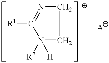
[R1]C1=NCCN1([H])[R7]
